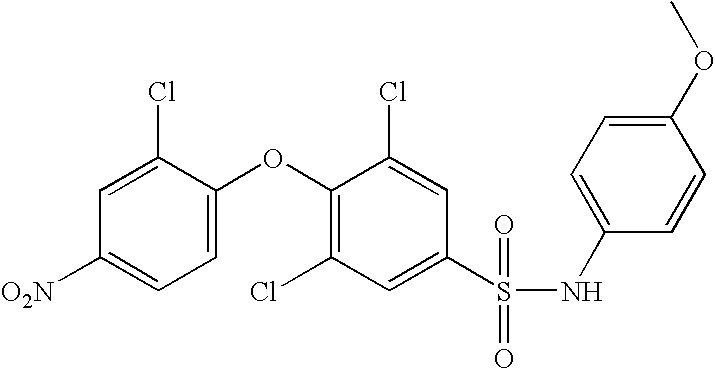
O(C1=C(Cl)C=C(S(NC2=CC=C(OC)C=C2)(=O)=O)C=C1Cl)C1=CC=C([O2N])C=C1Cl
